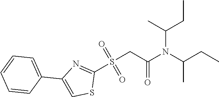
C1(S(CC(=O)N(C(CC)C)C(CC)C)(=O)=O)=NC(C2=CC=CC=C2)=CS1
